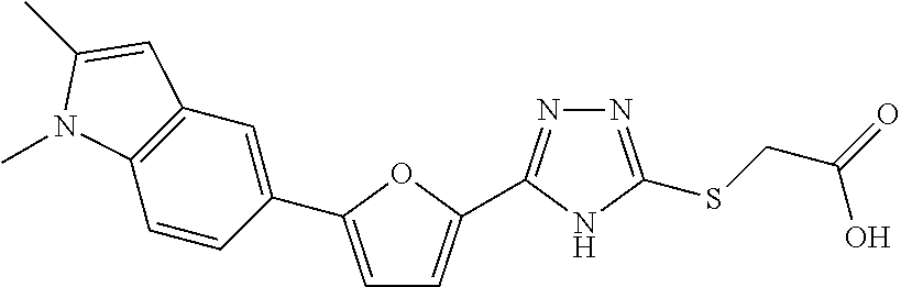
C1=C(C2=CC3=C(C=C2)N(C)C(C)=C3)OC(C2=NN=C(SCC(=O)O)N2)=C1
